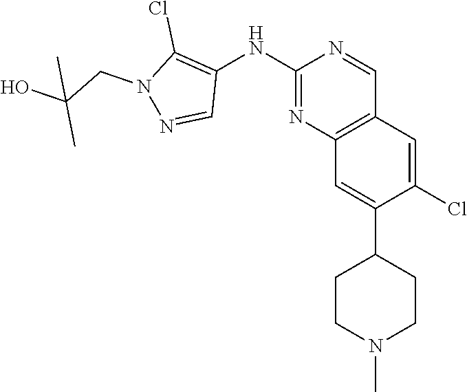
C12=C(C=C(Cl)C(C3CCN(C)CC3)=C1)C=NC(NC1=C(Cl)N(CC(C)(O)C)N=C1)=N2
